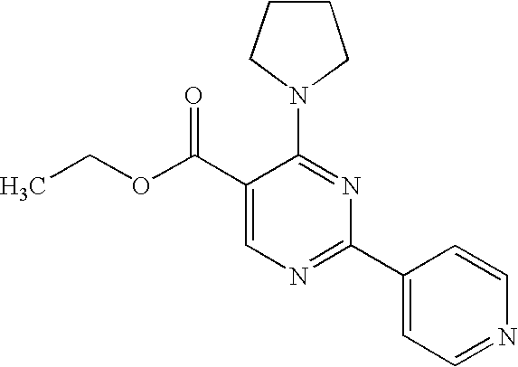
C1(C(OCC)=O)=CN=C(C2=CC=NC=C2)N=C1N1CCCC1
